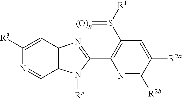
C1=C([R2a])C([R2b])=NC(C2=NC3=C(N2[R5])C=NC([R3])=C3)=C1S([R1])=[(O)n]
